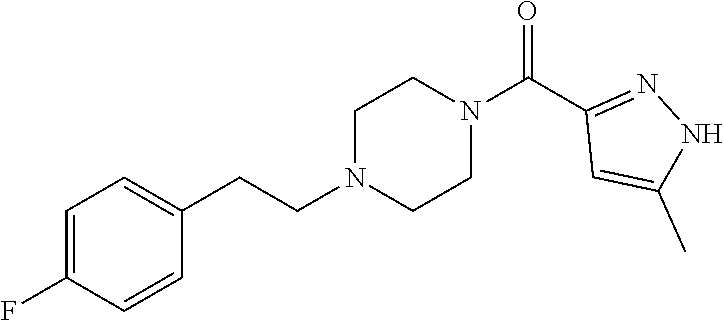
C1=C(F)C=CC(CCN2CCN(C(C3=NNC(C)=C3)=O)CC2)=C1
